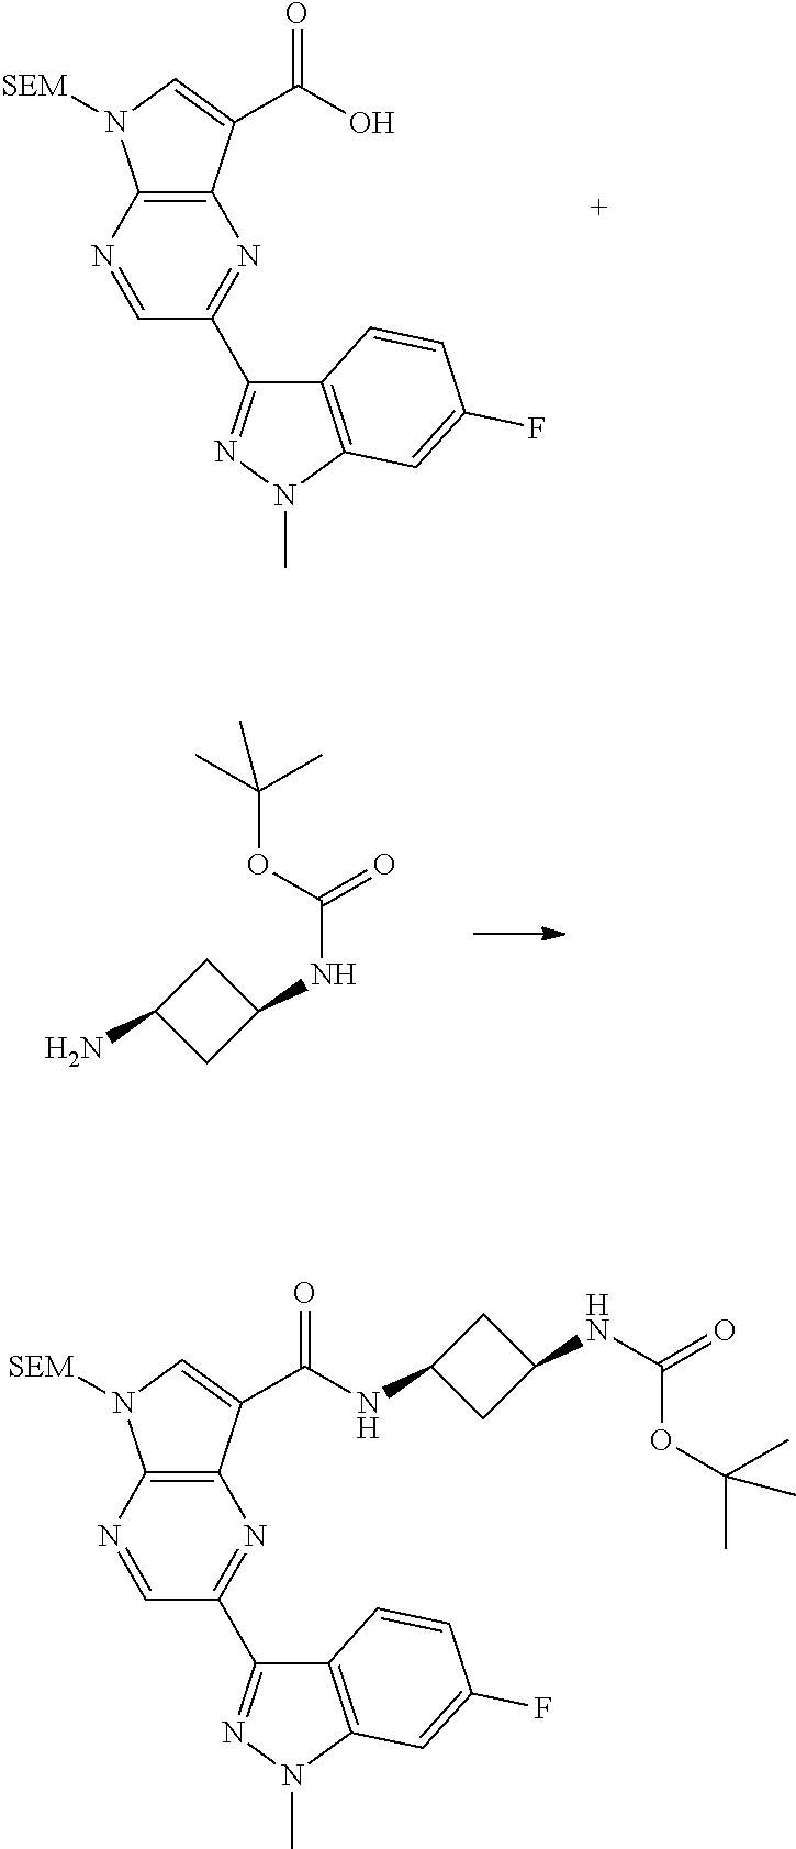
C12=C(C(C(O)=O)=CN1[SEM])N=C(C1=NN(C)C3=C1C=CC(F)=C3)C=N2.C(OC(=O)NC1CC(N)C1)(C)(C)C.C12=C(C(C(NC3CC(NC(=O)OC(C)(C)C)C3)=O)=CN1[SEM])N=C(C1=NN(C)C3=C1C=CC(F)=C3)C=N2
